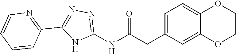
C1=C(CC(NC2=NN=C(C3=NC=CC=C3)N2)=O)C=C2C(=C1)OCCO2
